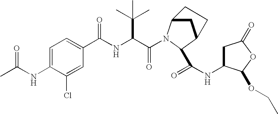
C(C(NC(C1=CC=C(NC(C)=O)C(Cl)=C1)=O)C(C)(C)C)(=O)N1C2CC(C1C(=O)NC1CC(=O)OC1OCC)CC2
